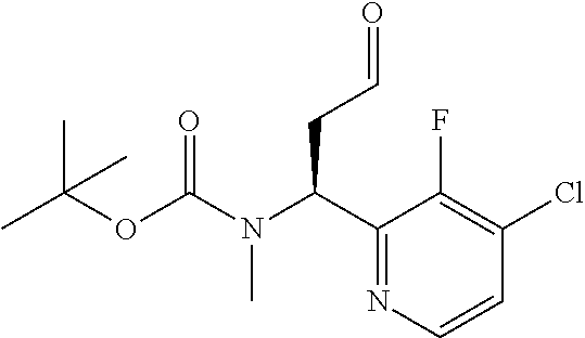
C(C)(C)(OC(N(C(C1=NC=CC(Cl)=C1F)CC=O)C)=O)C
